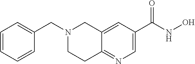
C12=NC=C(C(NO)=O)C=C1CN(CC1=CC=CC=C1)CC2
